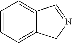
C1=CC=C2C(=C1)C=NC2
